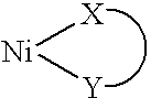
[X][Ni][Y]
